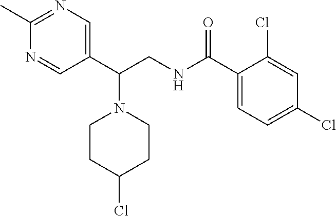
C1(C)=NC=C(C(CNC(C2=CC=C(Cl)C=C2Cl)=O)N2CCC(Cl)CC2)C=N1
